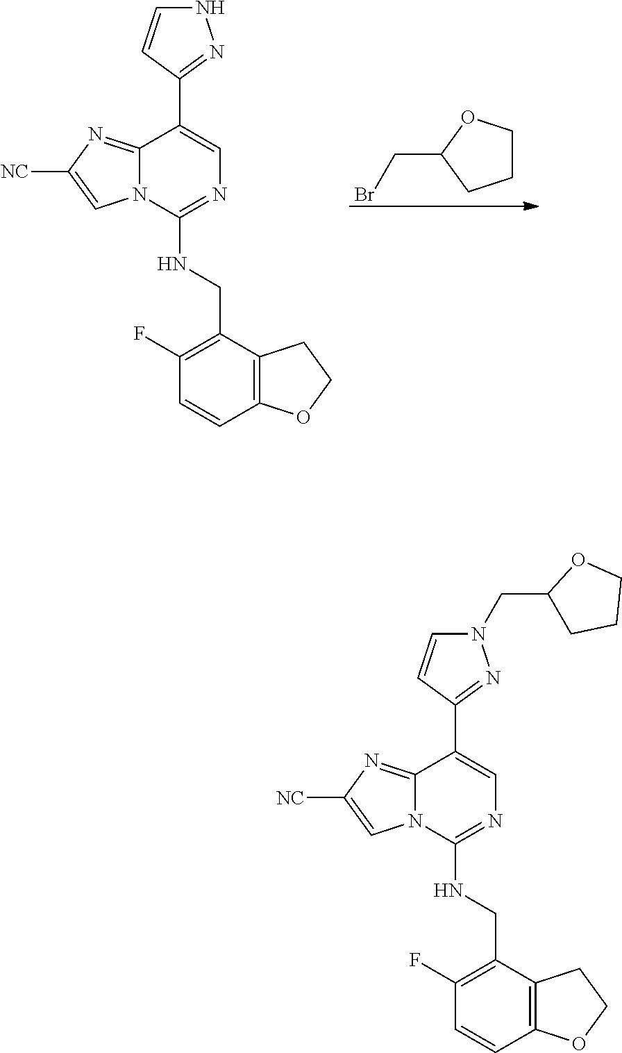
C(C1=C(F)C=CC2=C1CCO2)NC1=NC=C(C2=NN(CC3CCCO3)C=C2)C2=NC([NC])=CN12.C(C1=C(F)C=CC2=C1CCO2)NC1=NC=C(C2=NNC=C2)C2=NC([NC])=CN12.C1COC(CBr)C1
